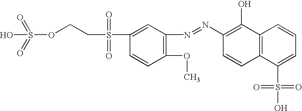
O(S(=O)(=O)O)CCS(C1=CC(N=NC2=C(O)C3=C(C=C2)C(S(O)(=O)=O)=CC=C3)=C(OC)C=C1)(=O)=O
